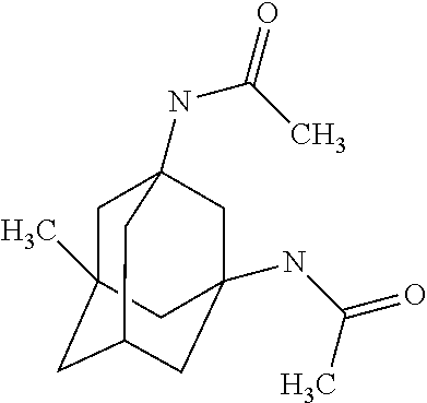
C1C2(C)CC3CC(NC(=O)C)(CC1(NC(C)=O)C3)C2
